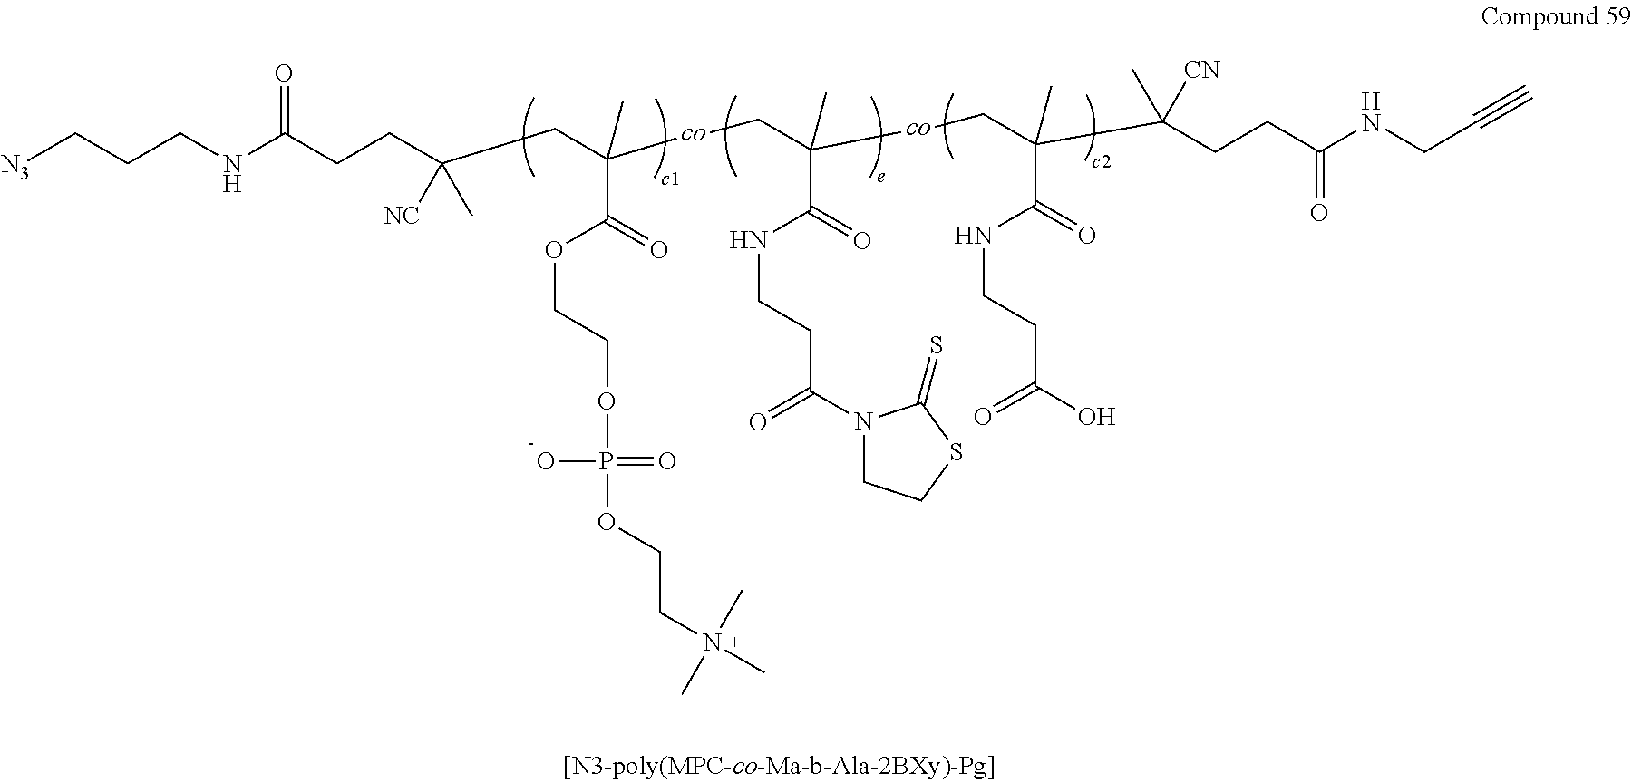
[N3]CCCNC(CCC([NC])(C)CC(C)(C(OCCOP(OCCN(C)(C)C)(=O)O)=O)[co]CC(C)(C(NCCC(N1CCSC1=S)=O)=O)[co]CC(C)(C(NCCC(=O)O)=O)C(C)([CN])CCC(NCC#C)=O)=O
